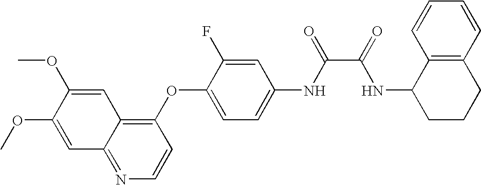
C1(OC2=CC=C(NC(C(=O)NC3CCCC4=C3C=CC=C4)=O)C=C2F)=C2C(=NC=C1)C=C(OC)C(OC)=C2
